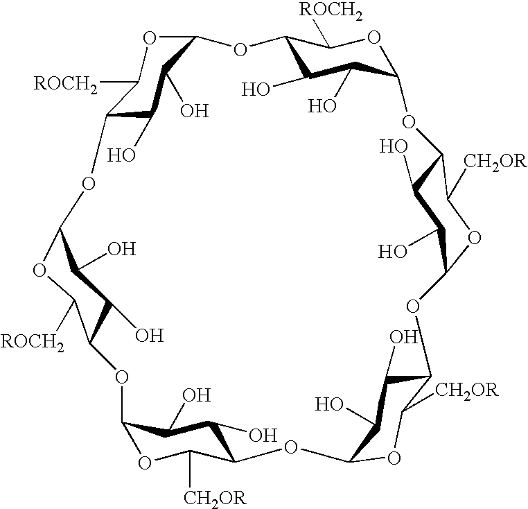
O1C2OC([CH2OR])C(C(O)C2O)OC2OC([CH2OR])C(C(O)C2O)OC2OC([CH2OR])C(C(O)C2O)OC2C(O)C(O)C(C([ROCH2])O2)OC2OC([ROCH2])C(C(O)C2O)OC2OC([ROCH2])C1C(O)C2O
